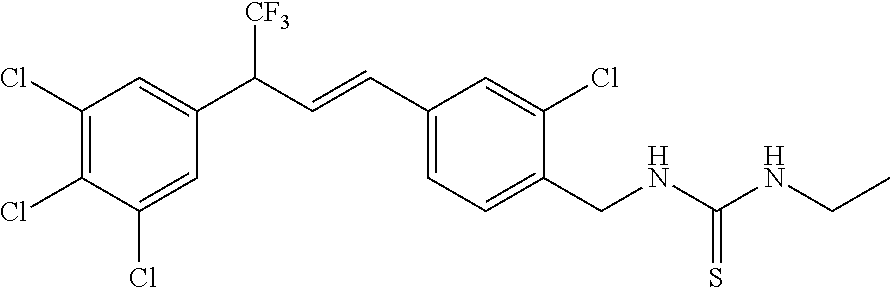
C1(Cl)=C(Cl)C(Cl)=CC(C(C=CC2=CC=C(CNC(NCC)=S)C(Cl)=C2)[CF3])=C1
